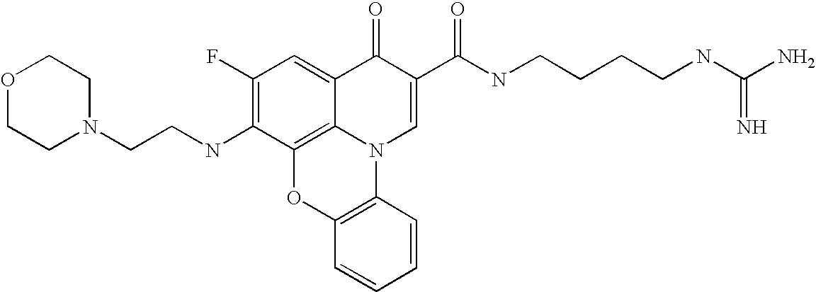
C1(F)=C(NCCN2CCOCC2)C2=C3C(=C1)C(=O)C(C(NCCCCNC(N)=N)=O)=CN3C1=C(O2)C=CC=C1
